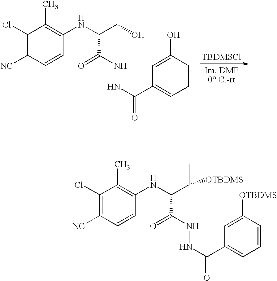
[TBDMSCl].C1(Cl)=C([NC])C=CC(NC(C(O)C)C(NNC(=O)C2=CC=CC(O)=C2)=O)=C1C.C1(Cl)=C([NC])C=CC(NC(C([OTBDMS])C)C(NNC(=O)C2=CC=CC([OTBDMS])=C2)=O)=C1C
